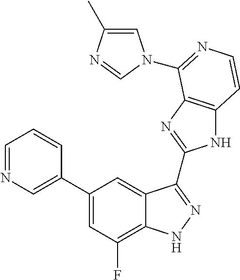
C1=C(C2=CC(F)=C3C(=C2)C(C2=NC4=C(N2)C=CN=C4N2C=C(C)N=C2)=NN3)C=CC=N1
